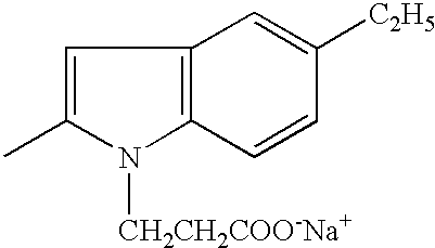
C1=C(C)N([CH2CH2COO-Na+])C2=C1C=C([C2H5])C=C2
